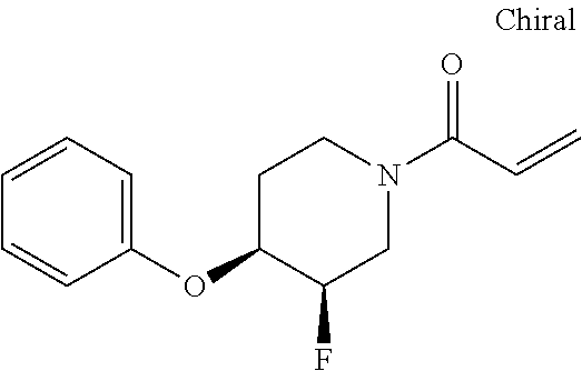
C1(OC2C(F)CN(C(C=C)=O)CC2)=CC=CC=C1
